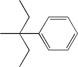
C(C1=CC=CC=C1)(C)(CC)CC
